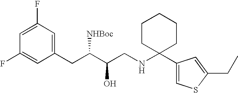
C1=C(F)C=C(CC(C(CNC2(C3=CSC(CC)=C3)CCCCC2)O)[NHBoc])C=C1F
